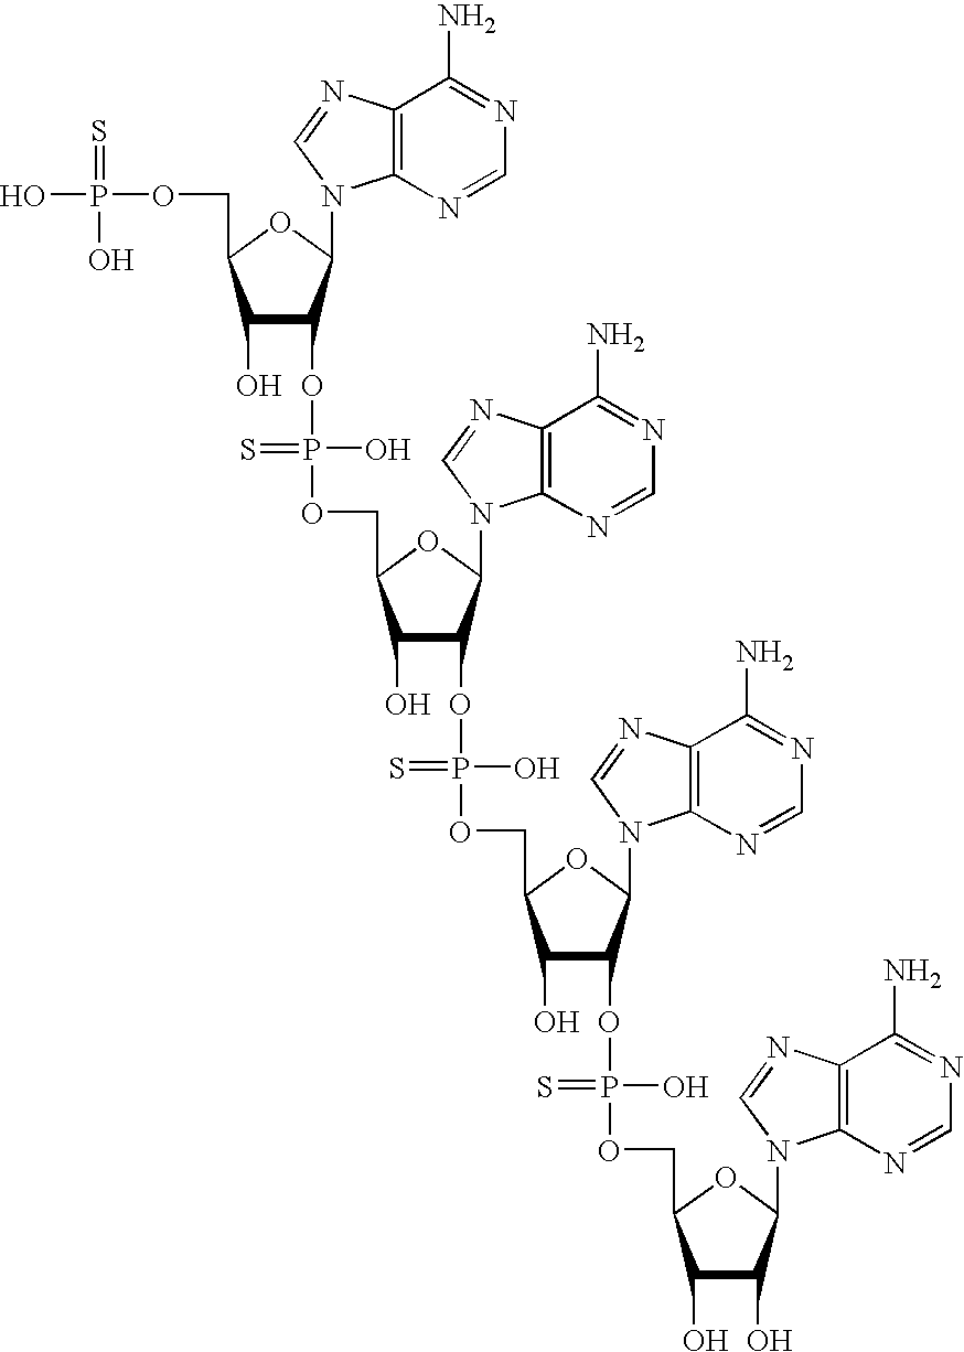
C1(O)C(OP(=S)(O)OCC2C(O)C(OP(=S)(O)OCC3C(O)C(OP(=S)(O)OCC4C(O)C(O)C(N5C6=C(N=C5)C(N)=NC=N6)O4)C(N4C5=C(N=C4)C(N)=NC=N5)O3)C(N3C4=C(N=C3)C(N)=NC=N4)O2)C(N2C3=C(N=C2)C(N)=NC=N3)OC1COP(=S)(O)O
